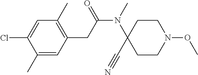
C1(C)=CC(CC(N(C2(C#N)CCN(OC)CC2)C)=O)=C(C)C=C1Cl
